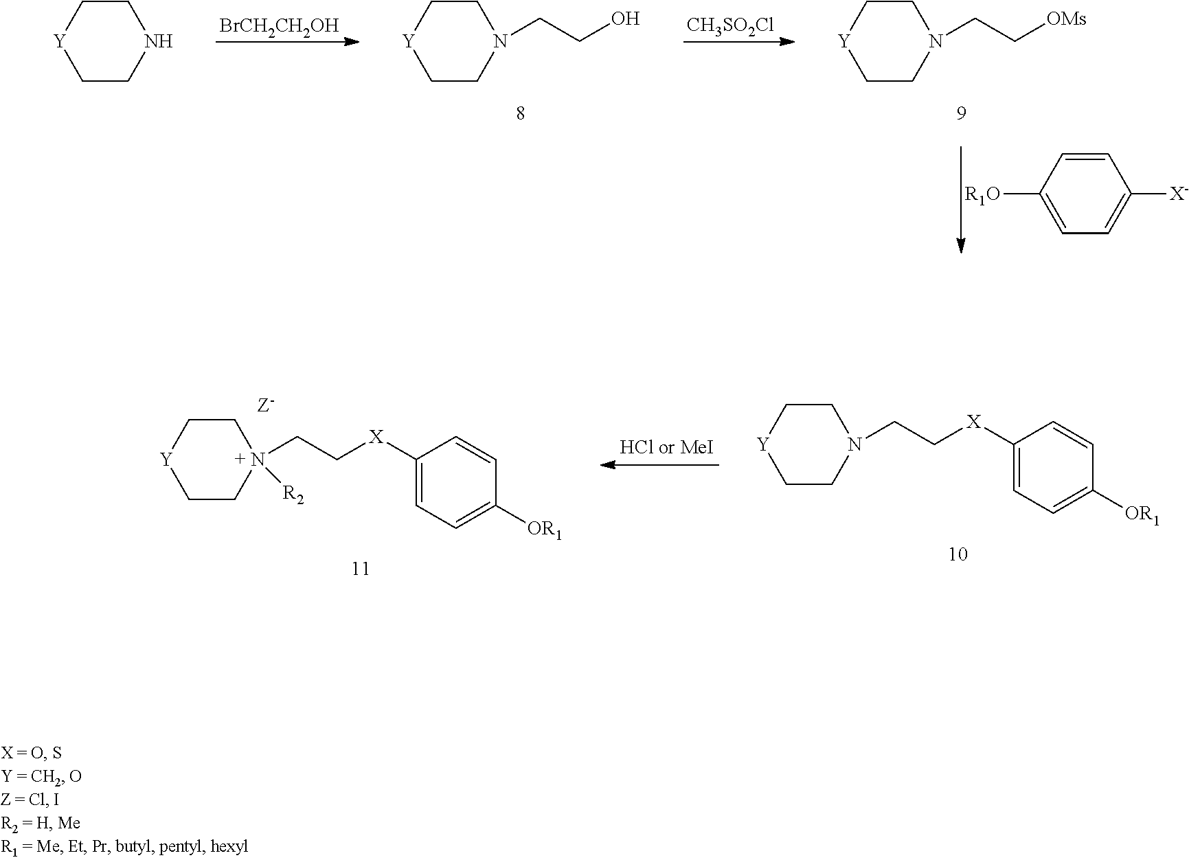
[BrCH2CH2OH].[CH3SO2Cl].C1([R1O])=CC=C([X-])C=C1.[Y]1CCN(CCO)CC1.[Y]1CCN(CC[OMs])CC1.[Y]1CCNCC1.[Y]1CCN(CC[X]C2=CC=C([OR1])C=C2)CC1.[Y]1CCN(CC[X]C2=CC=C([OR1])C=C2)([R2])CC1
